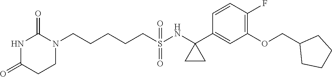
N1(CCCCCS(NC2(C3=CC(OCC4CCCC4)=C(F)C=C3)CC2)(=O)=O)C(=O)NC(=O)CC1
